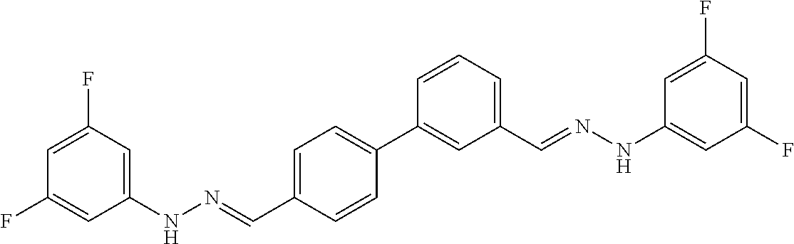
C1(NN=CC2=CC=C(C3=CC(C=NNC4=CC(F)=CC(F)=C4)=CC=C3)C=C2)=CC(F)=CC(F)=C1
